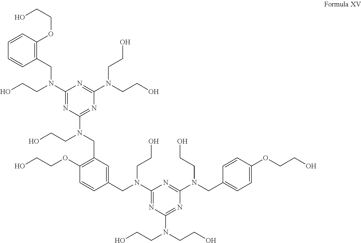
C1=CC(OCCO)=C(CN(C2=NC(N(CC3=C(OCCO)C=CC(CN(C4=NC(N(CCO)CCO)=NC(N(CC5=CC=C(OCCO)C=C5)CCO)=N4)CCO)=C3)CCO)=NC(N(CCO)CCO)=N2)CCO)C=C1
